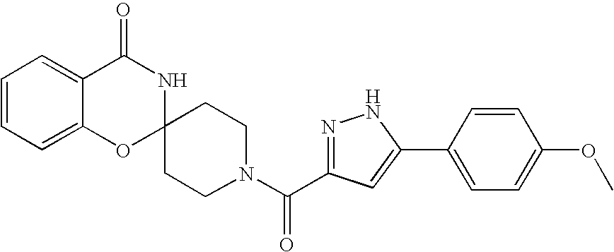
C1=CC=C2C(=C1)C(=O)NC1(O2)CCN(C(=O)C2=NNC(C3=CC=C(OC)C=C3)=C2)CC1
